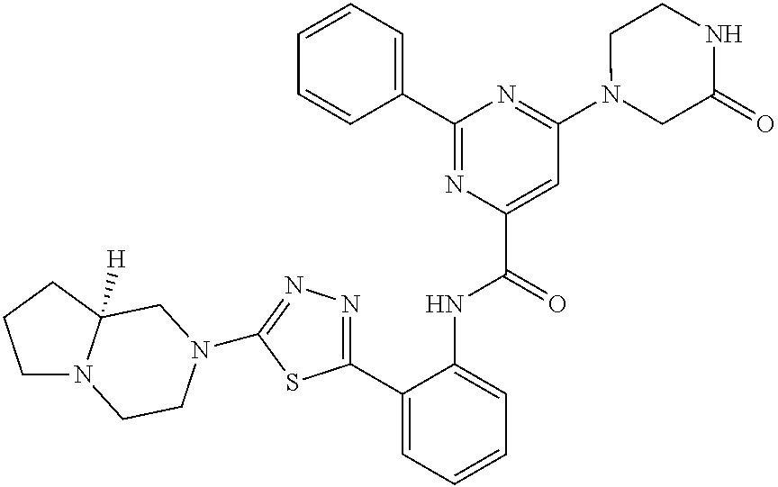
C1=CC=C(C2=NC(C(NC3=CC=CC=C3C3=NN=C(N4CCN5CCCC5([H])C4)S3)=O)=CC(N3CC(=O)NCC3)=N2)C=C1
